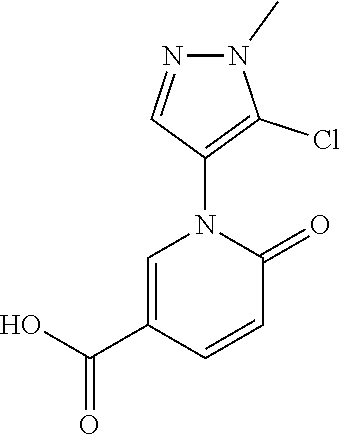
C1=C(C(O)=O)C=CC(=O)N1C1=C(Cl)N(C)N=C1
